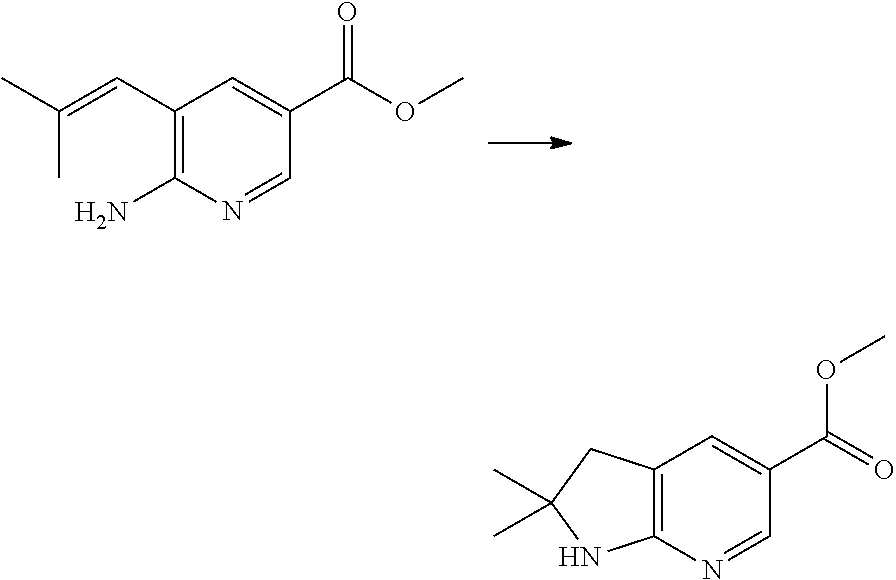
C1(C=C(C)C)=C(N)N=CC(C(=O)OC)=C1.C12=C(N=CC(C(OC)=O)=C1)NC(C)(C)C2
